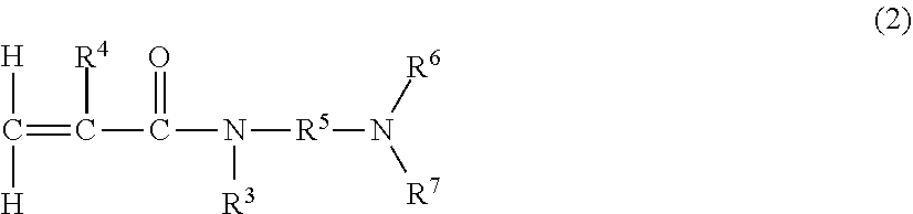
C(=C(C(N([R5]N([R7])[R6])[R3])=O)[R4])([H])[H]
